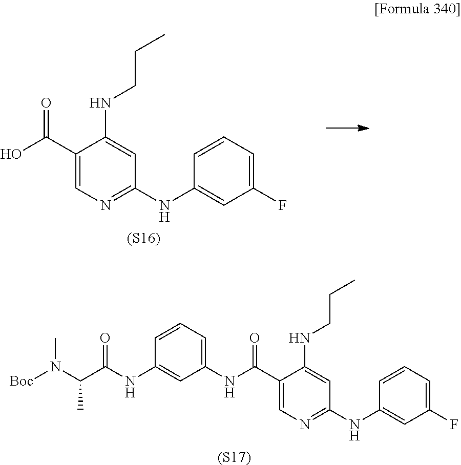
C1(C(O)=O)=CN=C(NC2=CC(F)=CC=C2)C=C1NCCC.[(S16)].C1(C(NC2=CC=CC(NC(C(N(C)[Boc])C)=O)=C2)=O)=CN=C(NC2=CC(F)=CC=C2)C=C1NCCC.[(S17)]
